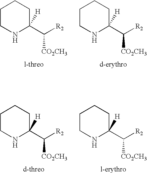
C1CNC(C([R2])[CO2CH3])([H])CC1.[l-threo].C1CNC(C([R2])[CO2CH3])([H])CC1.[d-erythro].C1CNC(C([R2])[CO2CH3])([H])CC1.[d-threo].C1CNC(C([R2])[CO2CH3])([H])CC1.[l-erythro]
